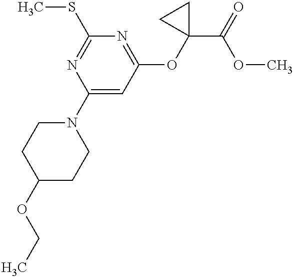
C1(OCC)CCN(C2=CC(OC3(C(=O)OC)CC3)=NC(SC)=N2)CC1
